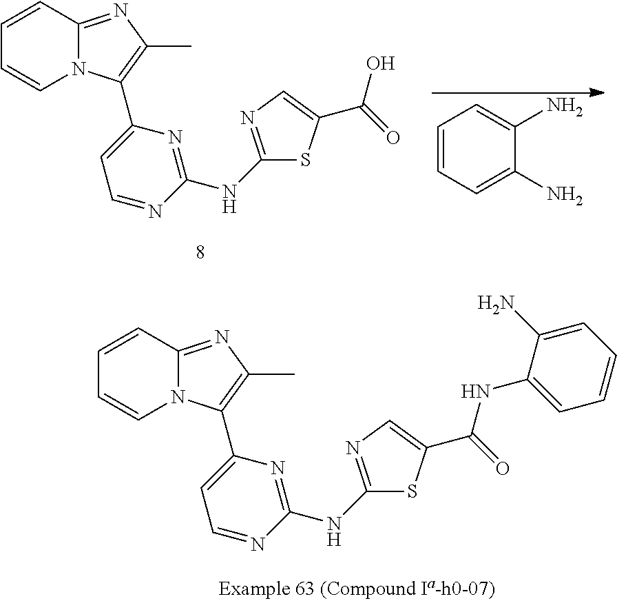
C1=CN2C(=NC(C)=C2C2=CC=NC(NC3=NC=C(C(=O)O)S3)=N2)C=C1.C1=CC=C(N)C(N)=C1.C1=CN2C(=NC(C)=C2C2=CC=NC(NC3=NC=C(C(=O)NC4=CC=CC=C4N)S3)=N2)C=C1
